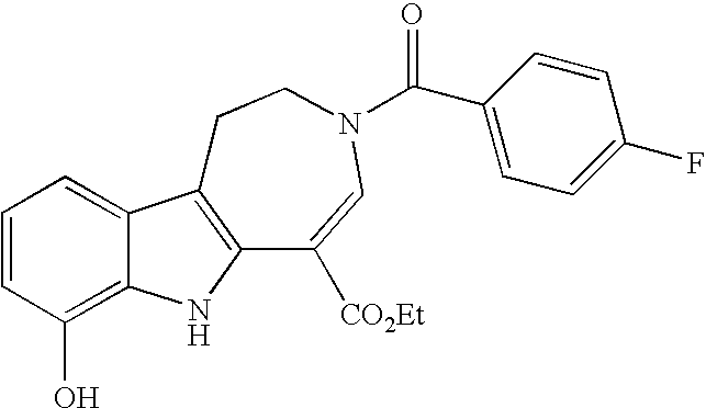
C1=CC(O)=C2C(=C1)C1=C(N2)C([CO2Et])=CN(C(C2=CC=C(F)C=C2)=O)CC1
